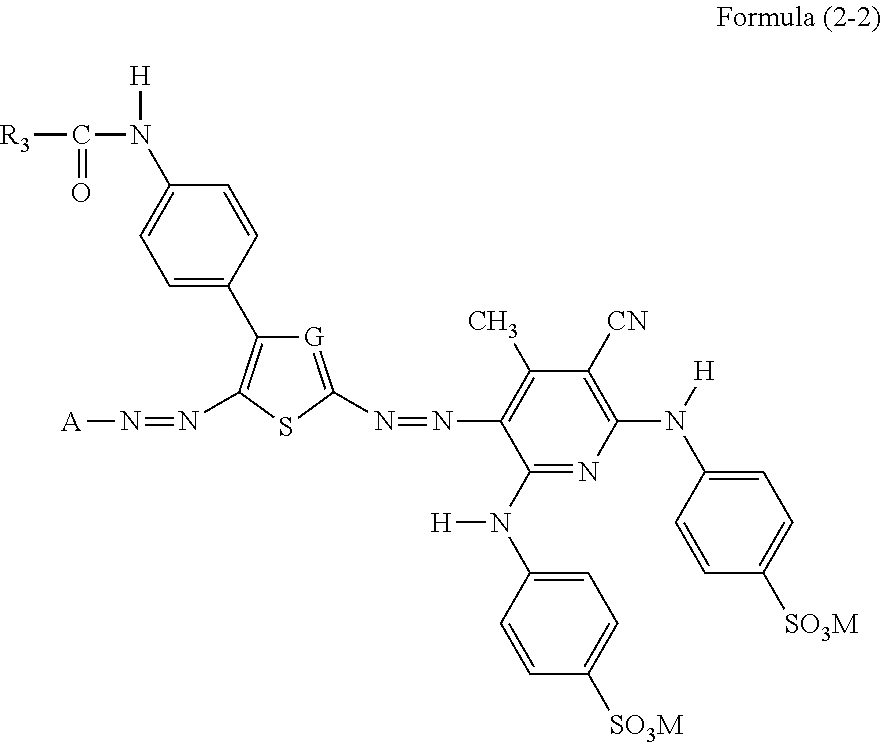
C(N(C1=CC=C(C2=C(N=N[A])SC(N=NC3=C(C)C([CN])=C(N([H])C4=CC=C([SO3M])C=C4)N=C3N([H])C3=CC=C([SO3M])C=C3)=[G]2)C=C1)[H])([R3])=O
